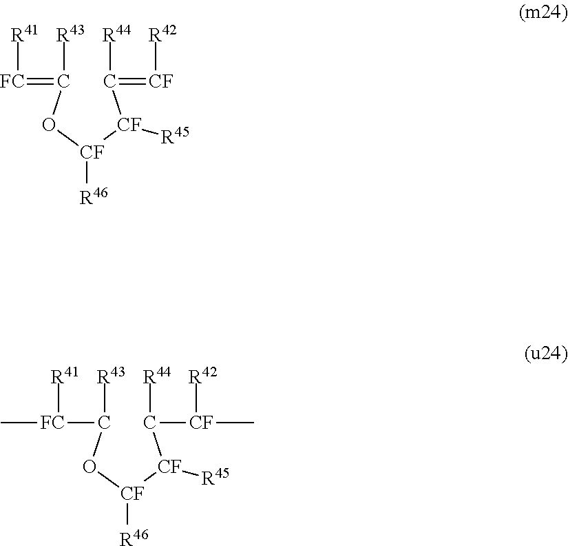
C([CF]([CF](OC(=[FC][R41])[R43])[R46])[R45])([R44])=[CF][R42].C([CF]([CF](OC([FC]([R41])C)[R43])[R46])[R45])([R44])[CF]([R42])C
